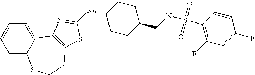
C1=C2C(=CC=C1)C1=C(CCS2)SC(NC2CCC(CNS(C3=C(F)C=C(F)C=C3)(=O)=O)CC2)=N1
